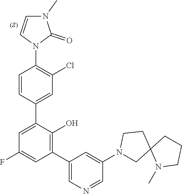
N1(C2=CC(C3=C(O)C(C4=CC(Cl)=C(N5C=CN(C)C5=O)C=C4)=CC(F)=C3)=CN=C2)CC2(CC1)N(C)CCC2
